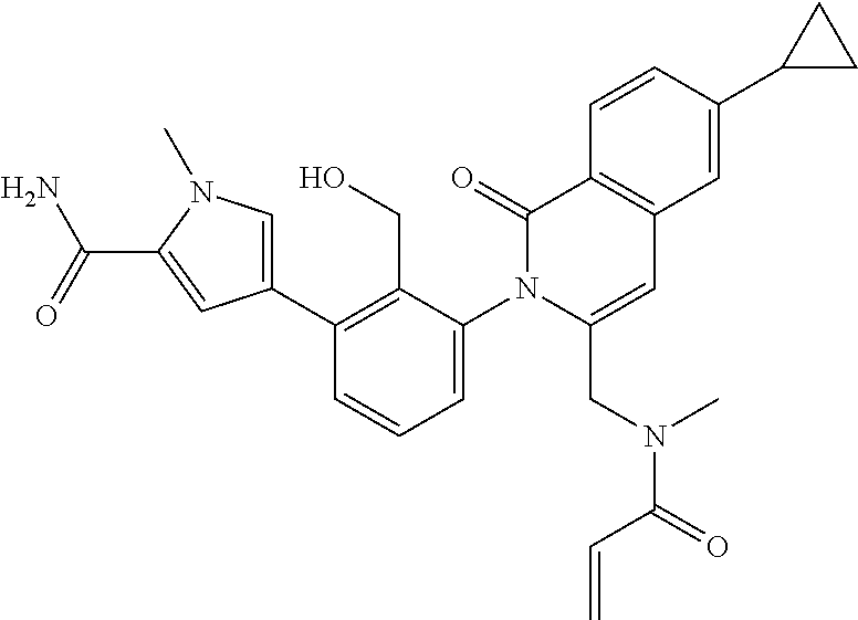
C1(C2=CN(C)C(C(=O)N)=C2)=C(CO)C(N2C(CN(C(=O)C=C)C)=CC3=C(C2=O)C=CC(C2CC2)=C3)=CC=C1
